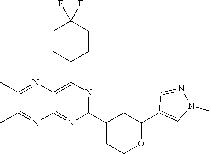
N1=C(C2CC(C3=CN(C)N=C3)OCC2)N=C2C(=C1C1CCC(F)(F)CC1)N=C(C)C(C)=N2
